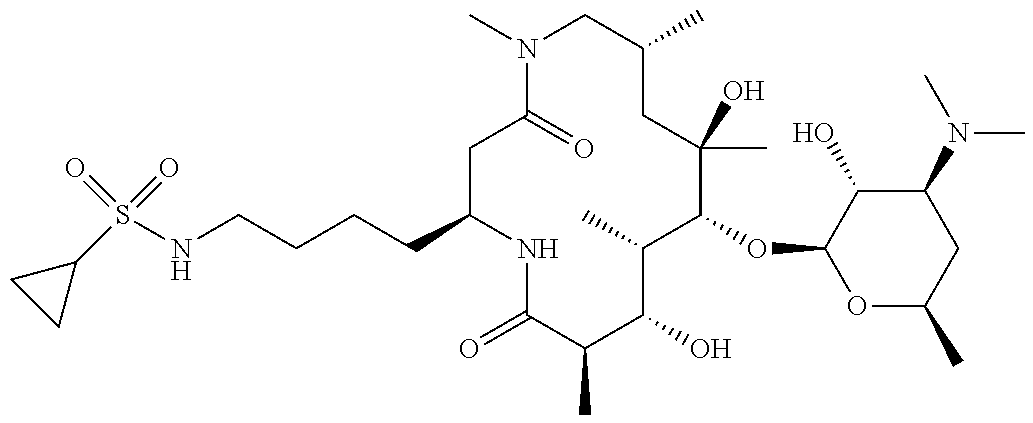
C1(CCCCNS(C2CC2)(=O)=O)CC(=O)N(C)CC(C)CC(C)(O)C(OC2OC(C)CC(N(C)C)C2O)C(C)C(O)C(C)C(=O)N1
